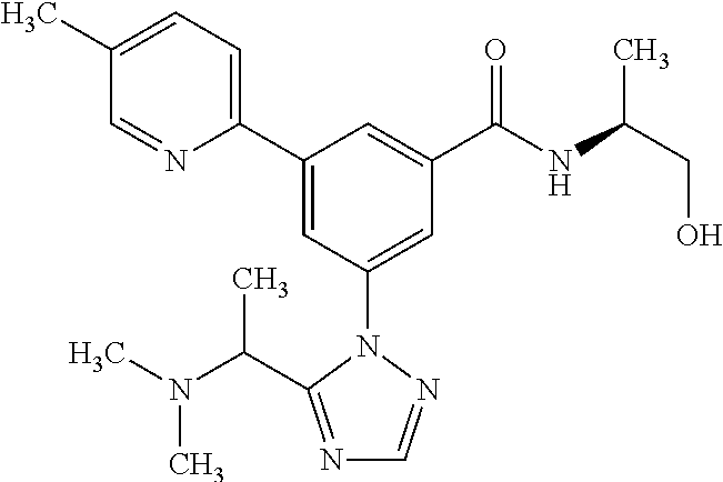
C1(C2=CC(N3N=CN=C3C(N(C)C)C)=CC(C(NC(CO)C)=O)=C2)=CC=C(C)C=N1
